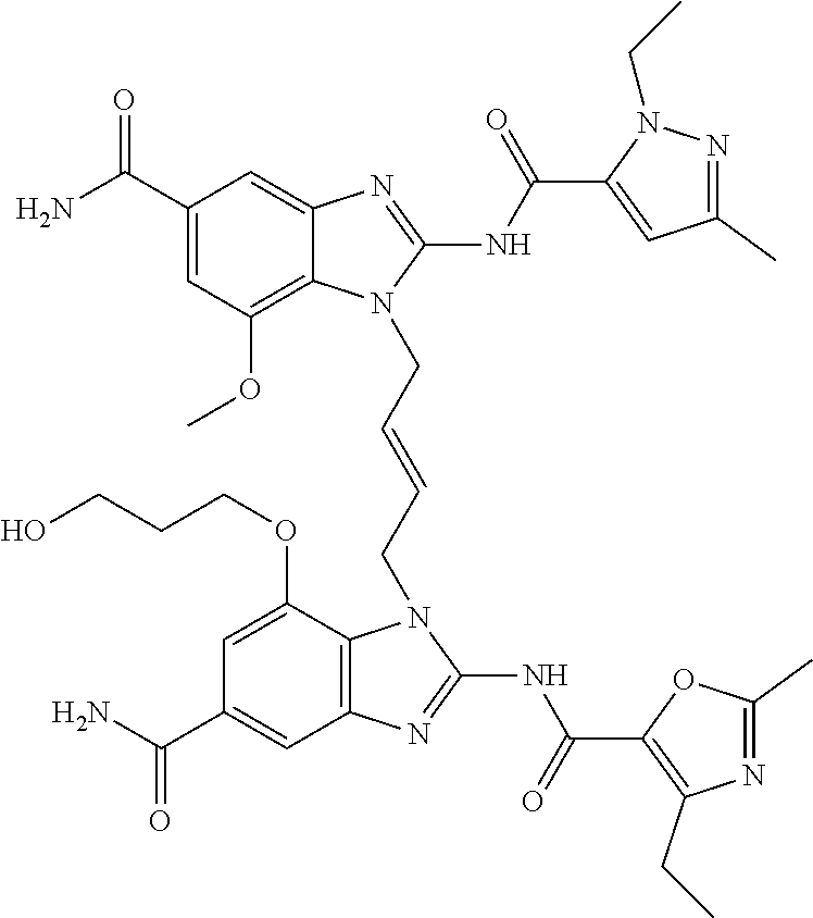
NC(C1=CC(OC)=C2C(=C1)N=C(NC(=O)C1=CC(C)=NN1CC)N2CC=CCN1C2=C(C=C(C(N)=O)C=C2OCCCO)N=C1NC(=O)C1=C(CC)N=C(C)O1)=O
